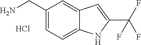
C1(CN)=CC=C2C(=C1)C=C(C(F)(F)F)N2.Cl
